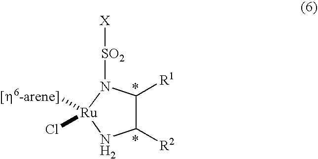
C1([R2])C([R1])N([SO2][X])[Ru](Cl)([[h6-arene]])N1
